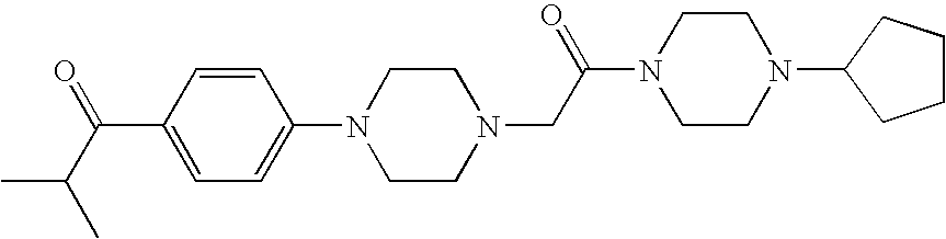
N1(C2=CC=C(C(=O)C(C)C)C=C2)CCN(CC(N2CCN(C3CCCC3)CC2)=O)CC1
